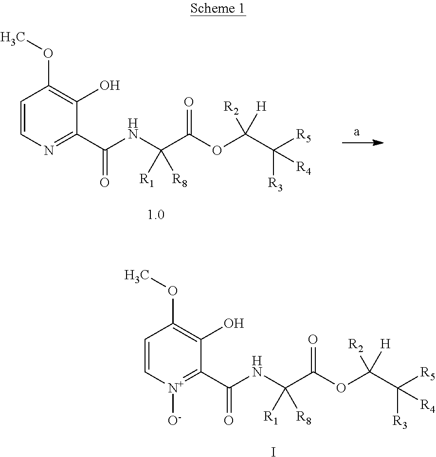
C1=CN=C(C(NC(C(OC(C([R5])([R3])[R4])([R2])[H])=O)([R1])[R8])=O)C(O)=C1OC.C1=C[N+]([O-])=C(C(NC(C(OC(C([R5])([R3])[R4])([R2])[H])=O)([R1])[R8])=O)C(O)=C1OC.I
